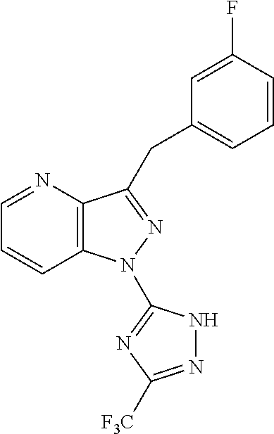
C12=C(N=CC=C1)C(CC1=CC=CC(F)=C1)=NN2C1=NC([F3C])=NN1
